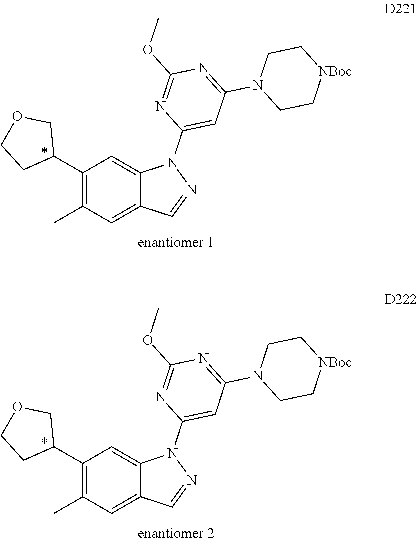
C1(C2COCC2)=C(C)C=C2C(=C1)N(C1=CC(N3CC[NBoc]CC3)=NC(OC)=N1)N=C2.C1(C2COCC2)=C(C)C=C2C(=C1)N(C1=CC(N3CC[NBoc]CC3)=NC(OC)=N1)N=C2
